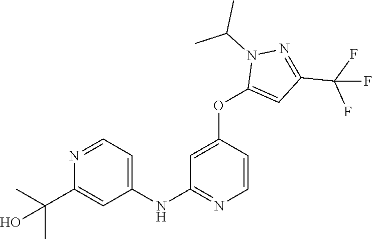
C1(NC2=NC=CC(OC3=CC(C(F)(F)F)=NN3C(C)C)=C2)=CC=NC(C(C)(C)O)=C1
